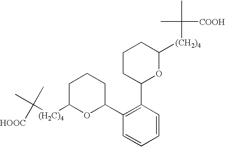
C([(H2C)4]C1OC(C2=C(C3OC([(CH2)4]C(C)(C)[COOH])CCC3)C=CC=C2)CCC1)(C)(C)[HOOC]
